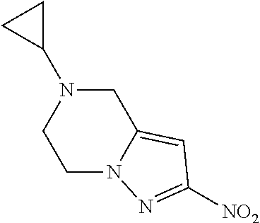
C1N(C2CC2)CCN2C1=CC([NO2])=N2
